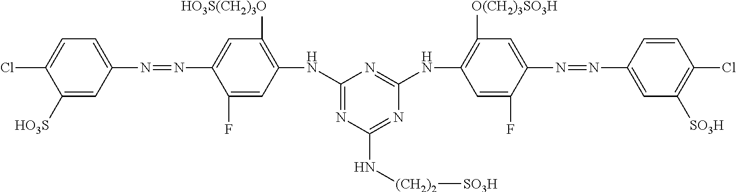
C1(NC2=C([HO3S(CH2)3O])C=C(N=NC3=CC=C(Cl)C([HO3S])=C3)C(F)=C2)=NC(N[(CH2)2][SO3H])=NC(NC2=C([O(CH2)3SO3H])C=C(N=NC3=CC([SO3H])=C(Cl)C=C3)C(F)=C2)=N1
